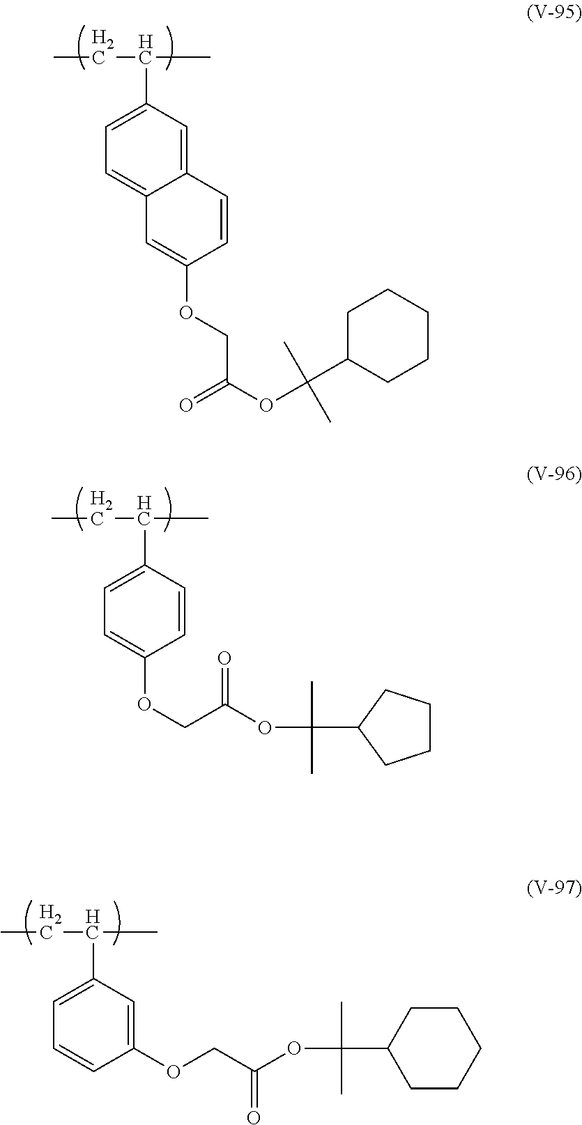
CCC(C)C1=CC=C2C(=C1)C=CC(OCC(OC(C)(C)C1CCCCC1)=O)=C2.CCC(C)C1=CC=C(OCC(=O)OC(C)(C)C2CCCC2)C=C1.CCC(C)C1=CC=CC(OCC(=O)OC(C)(C)C2CCCCC2)=C1
